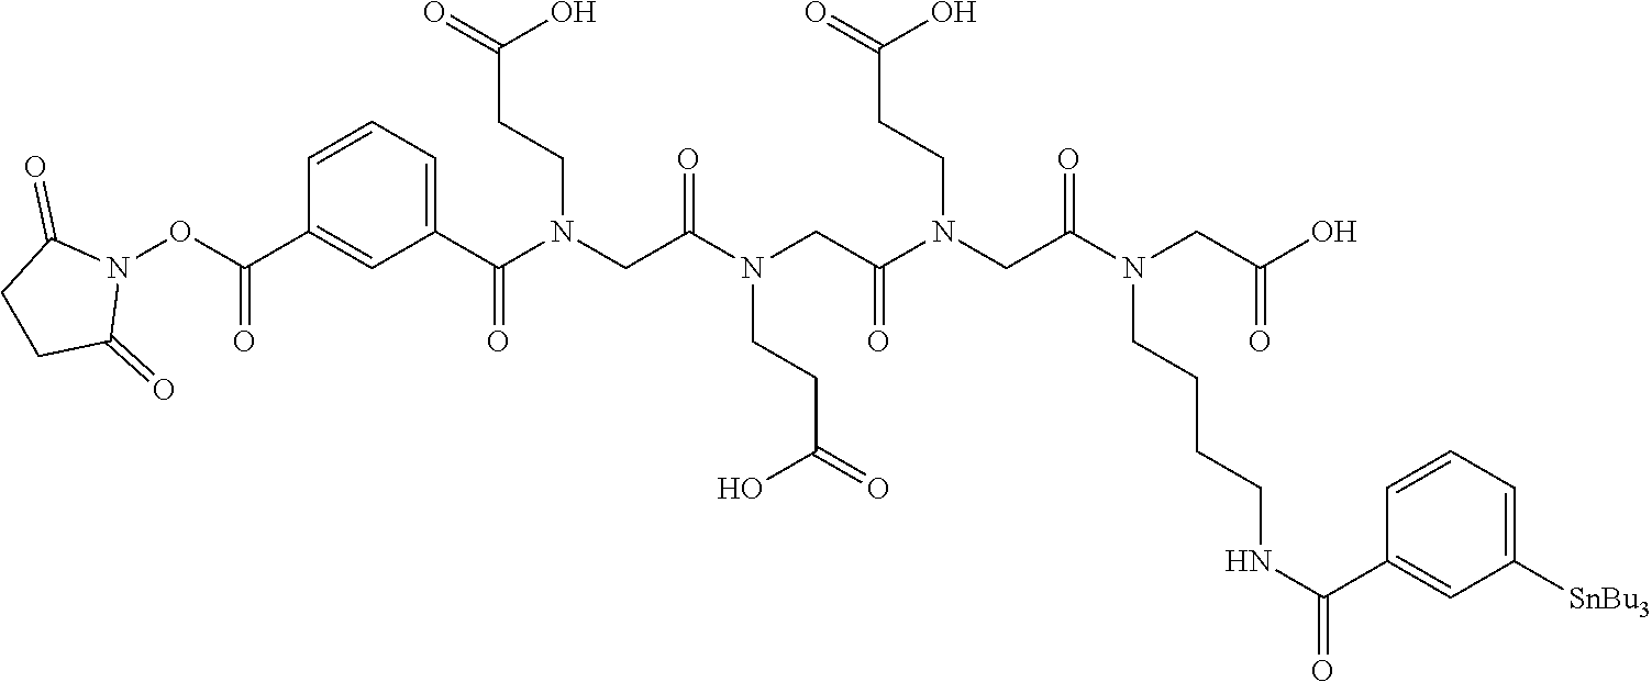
C(CCNC(C1=CC([SnBu3])=CC=C1)=O)CN(CC(=O)O)C(CN(CCC(=O)O)C(CN(CCC(O)=O)C(CN(CCC(=O)O)C(C1=CC=CC(C(ON2C(=O)CCC2=O)=O)=C1)=O)=O)=O)=O
